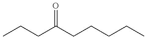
C(CC(CCCCC)=O)C
